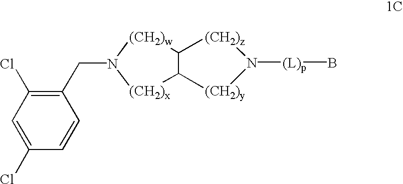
C1(Cl)=CC(Cl)=C(CN2[(CH2)x]C3C([(CH2)w]2)[(CH2)z]N([(L)p]B)[(CH2)y]3)C=C1
